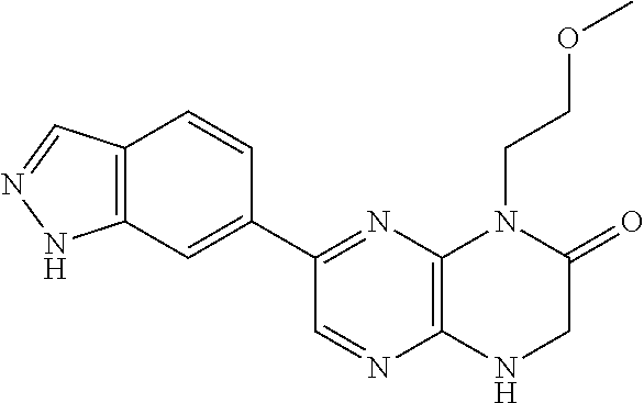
C1(C2=NC3=C(N=C2)NCC(=O)N3CCOC)=CC2=C(C=C1)C=NN2
